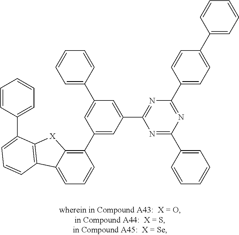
C1=C2C(=C(C3=CC(C4=NC(C5=CC=C(C6=CC=CC=C6)C=C5)=NC(C5=CC=CC=C5)=N4)=CC(C4=CC=CC=C4)=C3)C=C1)[X]C1=C2C=CC=C1C1=CC=CC=C1
